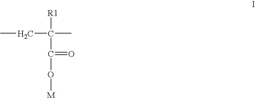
[R1]C(C(O[M])=O)(C)CC
